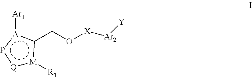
[Q]1:[M]([R1])c(CO[X][Ar2][Y])[A]([Ar1])p1
